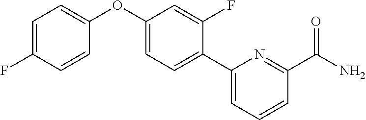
C1=C(F)C=CC(OC2=CC=C(C3=CC=CC(C(N)=O)=N3)C(F)=C2)=C1
